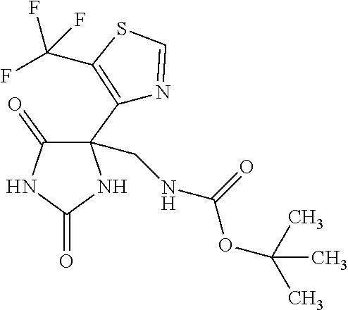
C1(=O)C(C2=C(C(F)(F)F)SC=N2)(CNC(OC(C)(C)C)=O)NC(=O)N1
